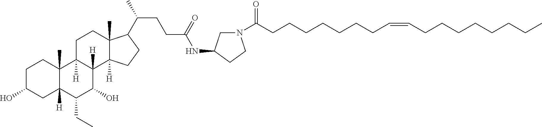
C1C(O)CC2([H])C(C)(C1)C1([H])C([H])(C(O)C2CC)C2([H])C(C)(CC1)C(C(CCC(=O)NC1CN(C(CCCCCCCC=CCCCCCCCC)=O)CC1)C)CC2
